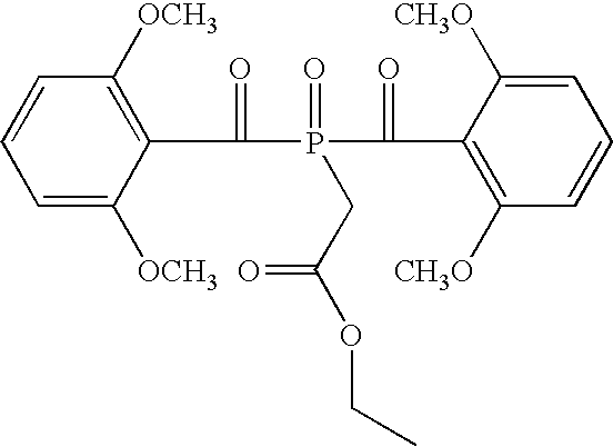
C1=C([OCH3])C(C(P(C(C2=C([CH3O])C=CC=C2[CH3O])=O)(CC(OCC)=O)=O)=O)=C([OCH3])C=C1
